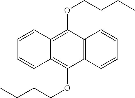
C12=C(OCCCC)C3=C(C(OCCCC)=C1C=CC=C2)C=CC=C3
